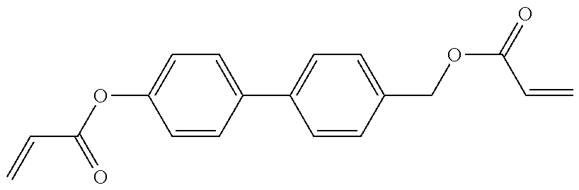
C(=C)C(OC1=CC=C(C2=CC=C(COC(=O)C=C)C=C2)C=C1)=O
